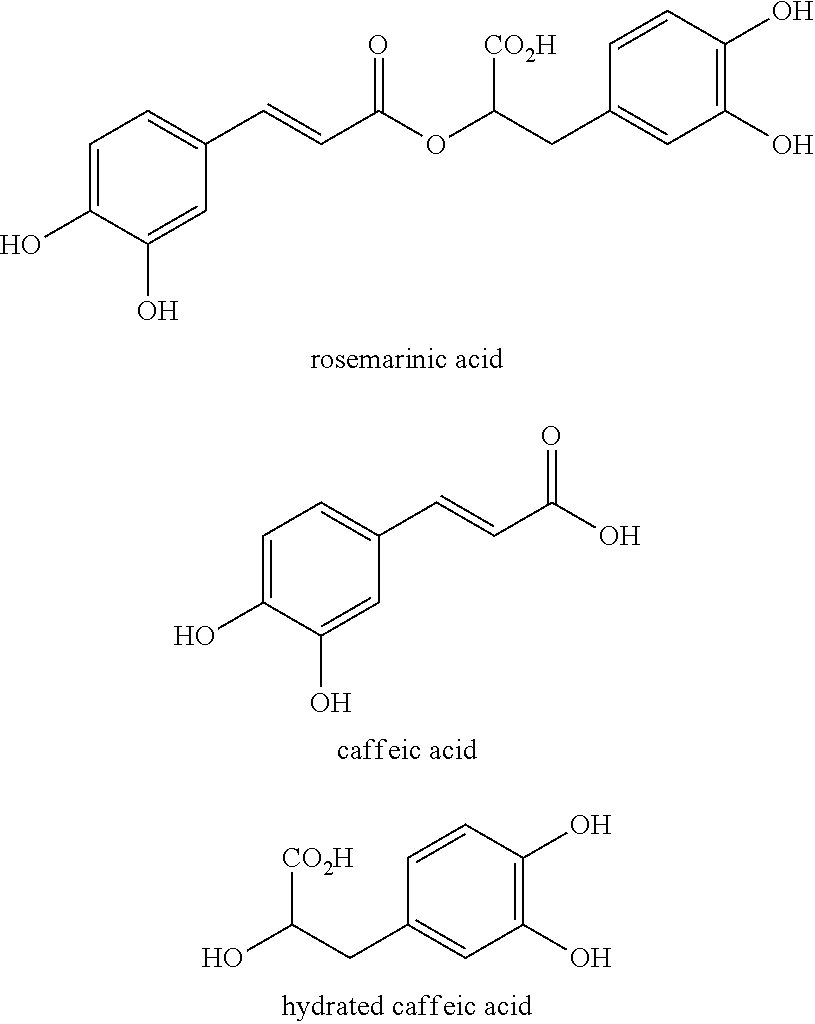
C1=C(O)C(O)=CC(C=CC(OC(CC2=CC(O)=C(O)C=C2)[CO2H])=O)=C1.C1=C(O)C(O)=CC(C=CC(O)=O)=C1.OC(CC1=CC(O)=C(O)C=C1)[CO2H]
